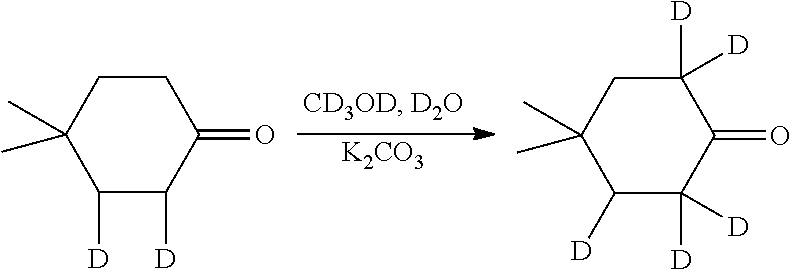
[K2CO3].C1([D])C([D])C(=O)CCC1(C)C.C1([D])C([D])([D])C(=O)C([D])([D])CC1(C)C
